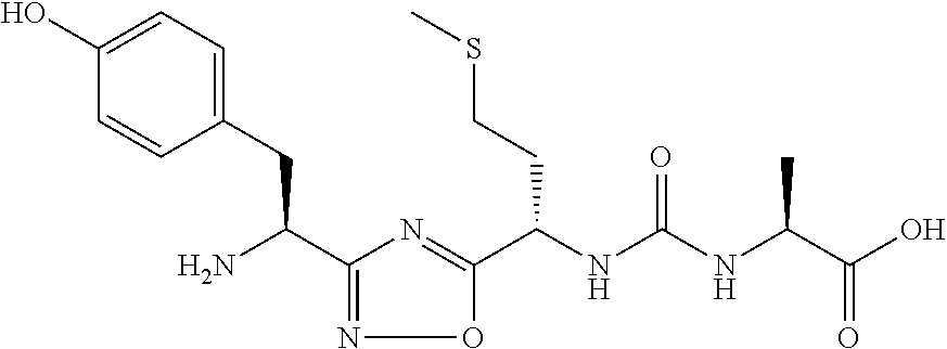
C1(C(N)CC2=CC=C(O)C=C2)=NOC(C(NC(=O)NC(C(O)=O)C)CCSC)=N1
